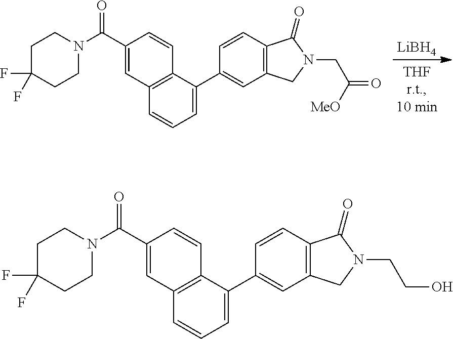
C1=C(C2=CC3=C(C=C2)C(=O)N(CC(=O)[MeO])C3)C2=C(C=C1)C=C(C(N1CCC(F)(F)CC1)=O)C=C2.[LiBH4].C1=C(C2=CC3=C(C=C2)C(=O)N(CCO)C3)C2=C(C=C1)C=C(C(N1CCC(F)(F)CC1)=O)C=C2
